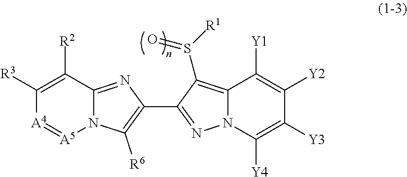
C12=C(S([R1])=O)C(C3=C([R6])N4C(=N3)C([R2])=C([R3])[A4]=[A5]4)=NN1C([Y4])=C([Y3])C([Y2])=C2[Y1]
